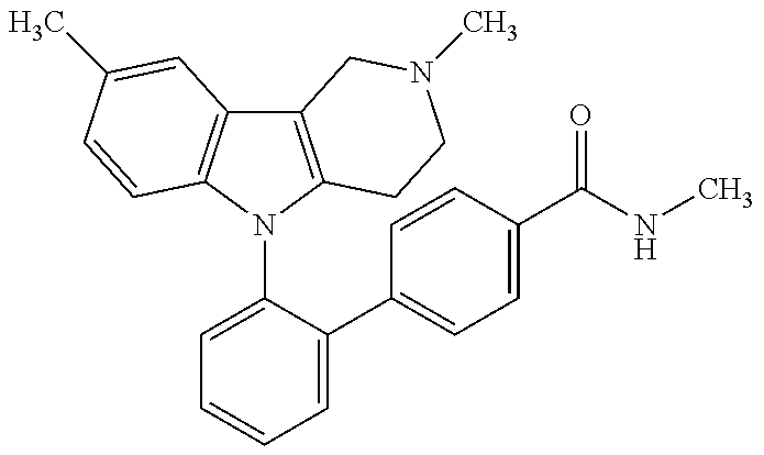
C12=C(N(C3=CC=CC=C3C3=CC=C(C(=O)NC)C=C3)C3=C1C=C(C)C=C3)CCN(C)C2
